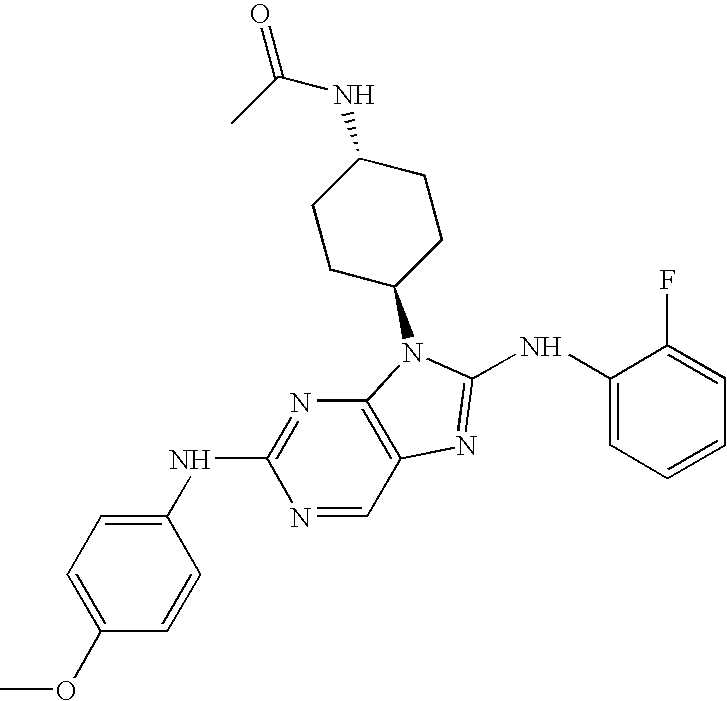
C1=C(OC)C=CC(NC2=NC3=C(C=N2)N=C(NC2=CC=CC=C2F)N3C2CCC(NC(=O)C)CC2)=C1
